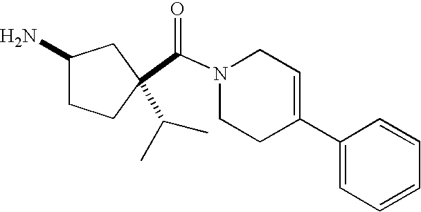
C(N1CCC(C2=CC=CC=C2)=CC1)(=O)C1(C(C)C)CCC(N)C1
